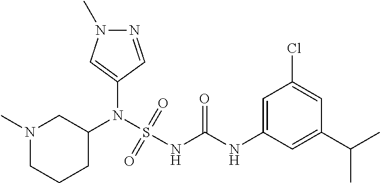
C1(N(S(NC(NC2=CC(Cl)=CC(C(C)C)=C2)=O)(=O)=O)C2CN(C)CCC2)=CN(C)N=C1
